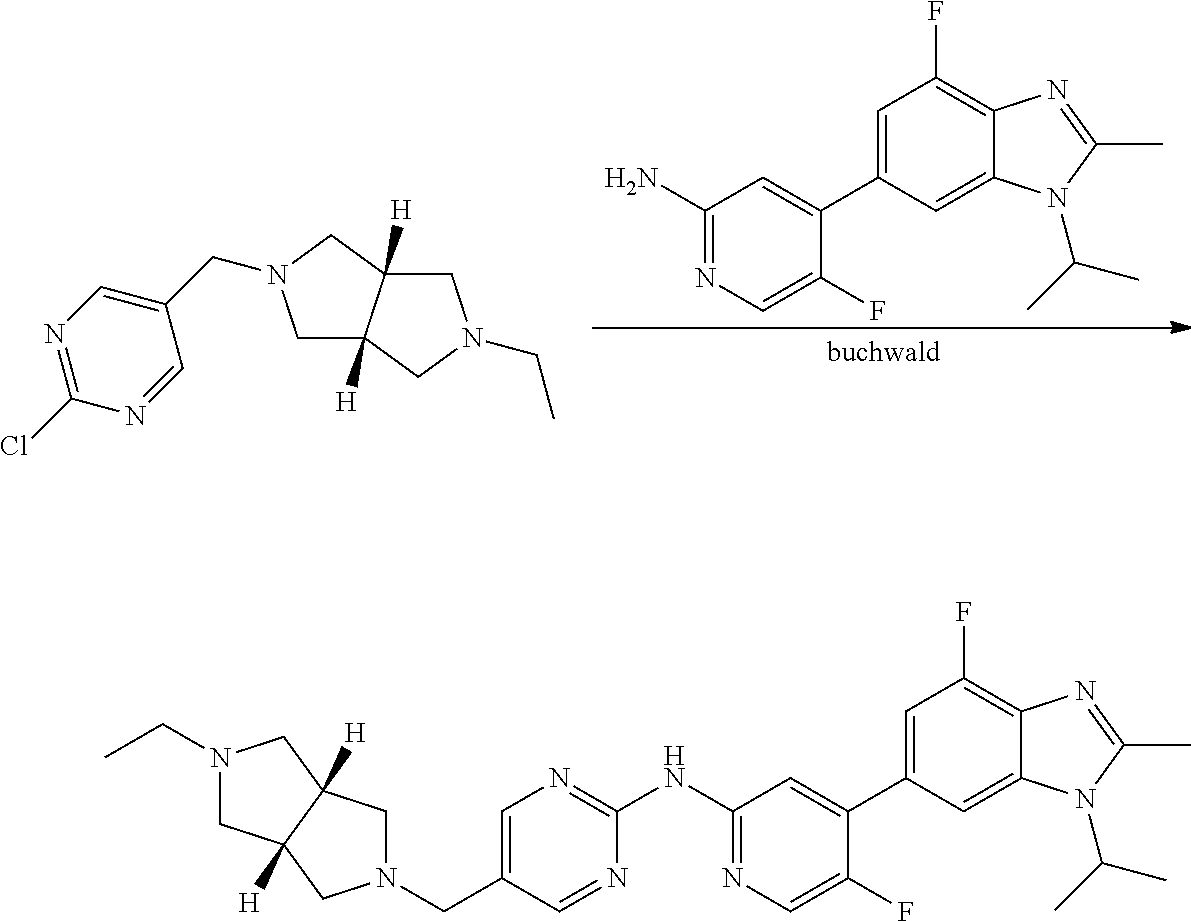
C1(N)=NC=C(F)C(C2=CC(F)=C3C(=C2)N(C(C)C)C(C)=N3)=C1.C1=NC(Cl)=NC=C1CN1CC2([H])C([H])(C1)CN(CC)C2.C1(NC2=NC=C(CN3CC4([H])C([H])(C3)CN(CC)C4)C=N2)=NC=C(F)C(C2=CC(F)=C3C(=C2)N(C(C)C)C(C)=N3)=C1
